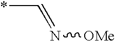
*C=N[OMe]
